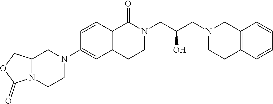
N12CCN(C3=CC4=C(C=C3)C(=O)N(CC(CN3CCC5=C(C3)C=CC=C5)O)CC4)CC1COC2=O
